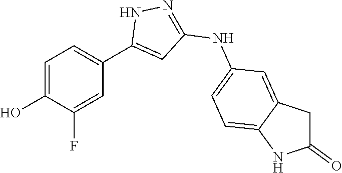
C1=C(O)C(F)=CC(C2=CC(NC3=CC=C4C(=C3)CC(=O)N4)=NN2)=C1
